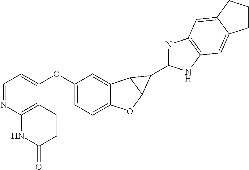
C1=NC2=C(C(OC3=CC=C4C(=C3)C3C(O4)C3C3=NC4=C(N3)C=C3C(=C4)CCC3)=C1)CCC(=O)N2
